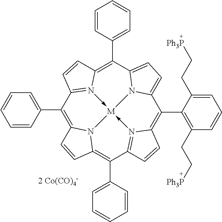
C1(C2=CC=CC=C2)=C2N3C(=C(C4=CC=CC=C4)C4=N5->[M]36-N3=C1C=CC3=C(C1=CC=CC=C1)C1=CC=C(N16)C(C1=C(CC[Ph3P])C=CC=C1CC[Ph3P])=C5C=C4)C=C2
